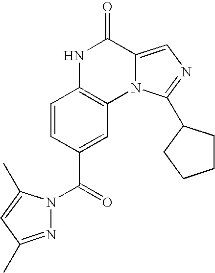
N1C2=C(N3C(=CN=C3C3CCCC3)C1=O)C=C(C(N1N=C(C)C=C1C)=O)C=C2
